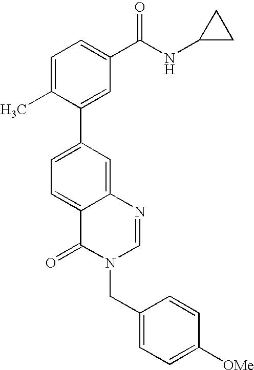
C12=CC(C3=CC(C(NC4CC4)=O)=CC=C3C)=CC=C1C(=O)N(CC1=CC=C([OMe])C=C1)C=N2
